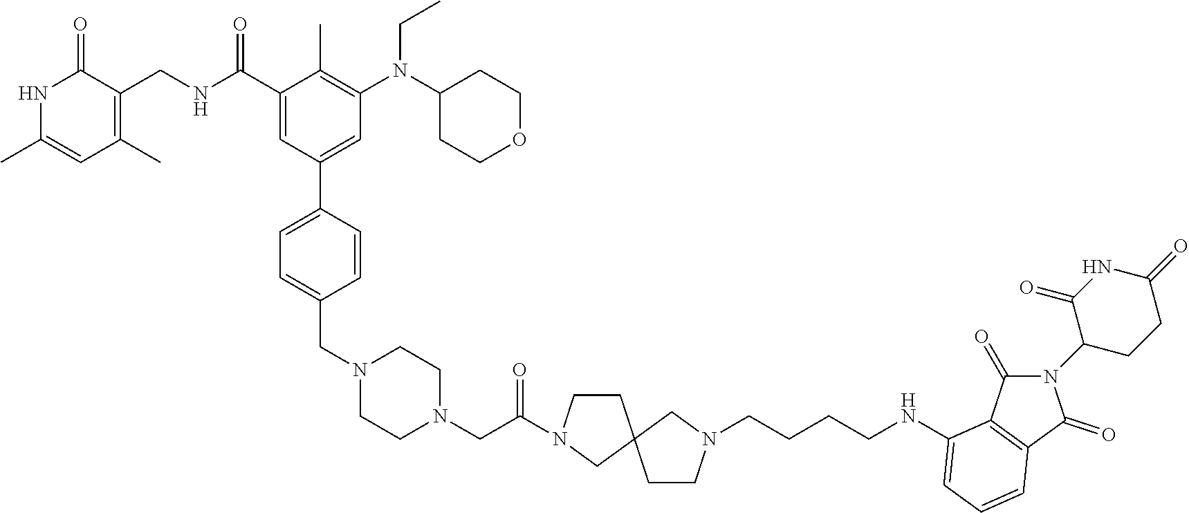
N1C(C)=CC(C)=C(CNC(C2=CC(C3=CC=C(CN4CCN(CC(=O)N5CCC6(C5)CCN(CCCCNC5=CC=CC7=C5C(=O)N(C5CCC(=O)NC5=O)C7=O)C6)CC4)C=C3)=CC(N(C3CCOCC3)CC)=C2C)=O)C1=O
